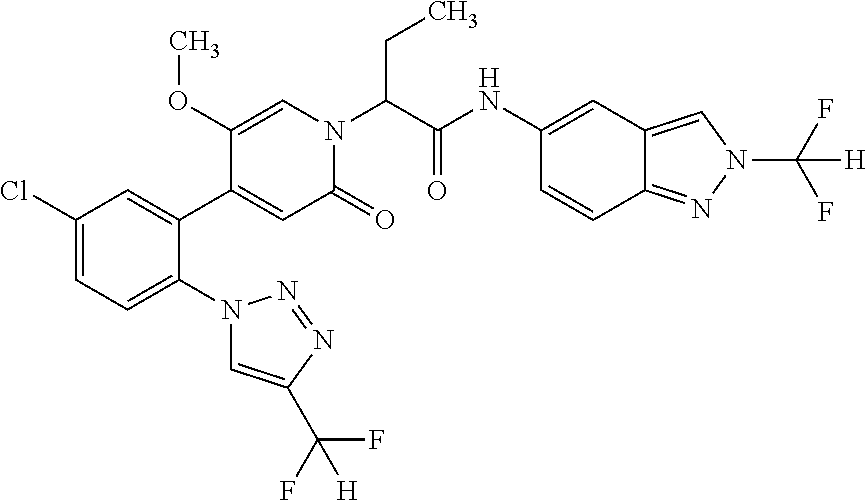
C1(Cl)=CC=C(N2C=C(C(F)(F)[H])N=N2)C(C2=CC(=O)N(C(C(NC3=CC4=CN(C(F)(F)[H])N=C4C=C3)=O)CC)C=C2OC)=C1
